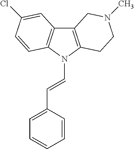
C12=C(N(C=CC3=CC=CC=C3)C3=C1C=C(Cl)C=C3)CCN(C)C2
